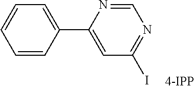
C1=CC(C2=CC(I)=NC=N2)=CC=C1
